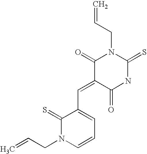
C1(=O)C(=CC2=CC=CN(CC=C)C2=S)C(=O)NC(=S)N1CC=C
